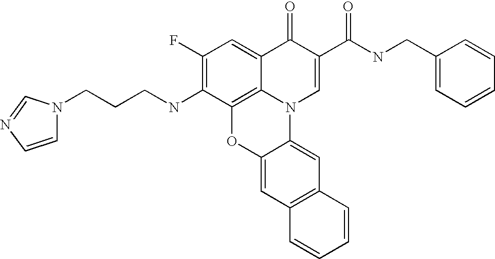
C1(F)=C(NCCCN2C=CN=C2)C2=C3C(=C1)C(=O)C(C(NCC1=CC=CC=C1)=O)=CN3C1=CC3=C(C=C1O2)C=CC=C3
